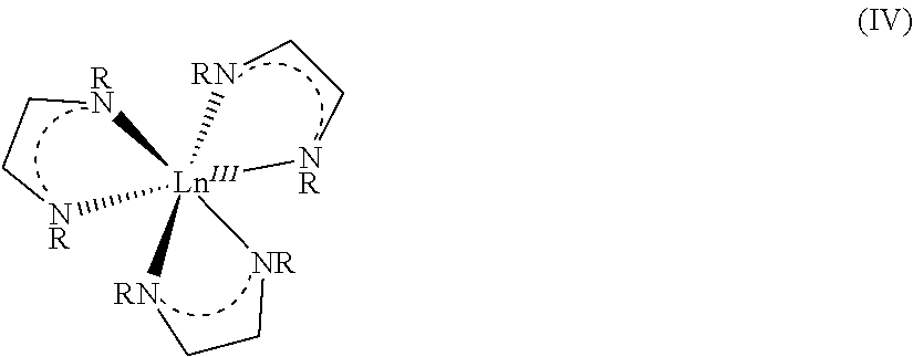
C1C[NR][LnIII]23([RN]1)([RN]CC[NR]2)[RN]CC[NR]3
